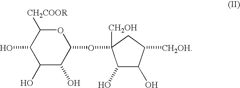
C1(O)C([CH2COOR])OC(OC2([CH2OH])C(O)C(O)C([CH2OH])C2)C(O)C1O
